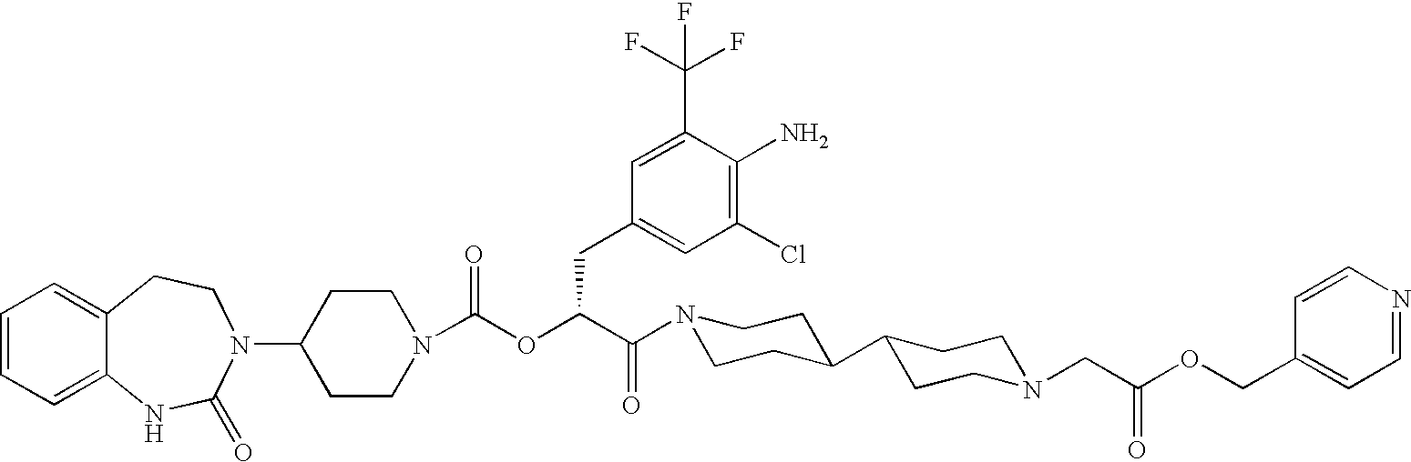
C1(N2C(=O)NC3=CC=CC=C3CC2)CCN(C(OC(C(N2CCC(C3CCN(CC(=O)OCC4=CC=NC=C4)CC3)CC2)=O)CC2=CC(Cl)=C(N)C(C(F)(F)F)=C2)=O)CC1
